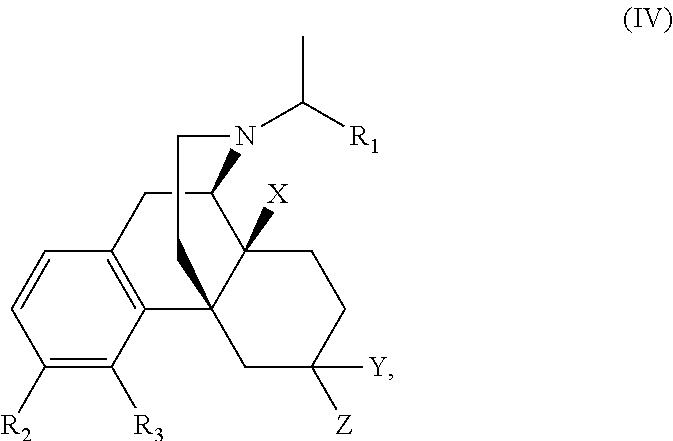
C1([R2])=C([R3])C2=C(C=C1)CC1C3([X])C2(CC([Y])([Z])CC3)CCN1C([R1])C
